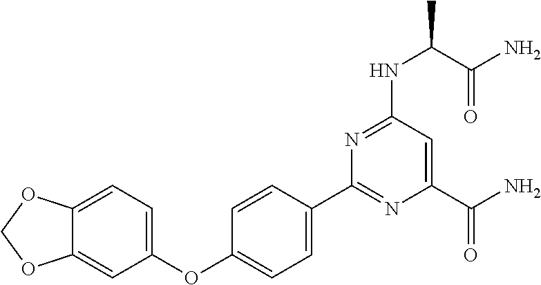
C1(C2=CC=C(OC3=CC=C4C(=C3)OCO4)C=C2)=NC(C(N)=O)=CC(NC(C(=O)N)C)=N1
